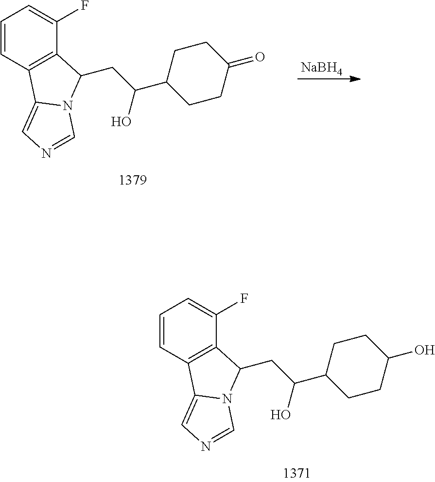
C1=CC2=C(C(F)=C1)C(CC(C1CCC(O)CC1)O)N1C2=CN=C1.[NaBH4].C1=CC2=C(C(F)=C1)C(CC(C1CCC(=O)CC1)O)N1C2=CN=C1
